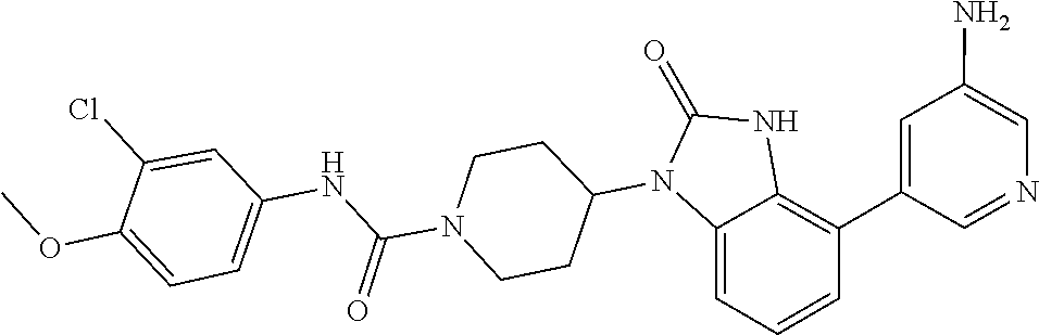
C1(=O)NC2=C(C3=CC(N)=CN=C3)C=CC=C2N1C1CCN(C(NC2=CC=C(OC)C(Cl)=C2)=O)CC1
